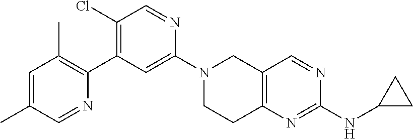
C1=C(C)C=NC(C2=C(Cl)C=NC(N3CCC4=C(C3)C=NC(NC3CC3)=N4)=C2)=C1C
